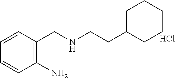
C1=CC(N)=C(CNCCC2CCCCC2)C=C1.Cl
